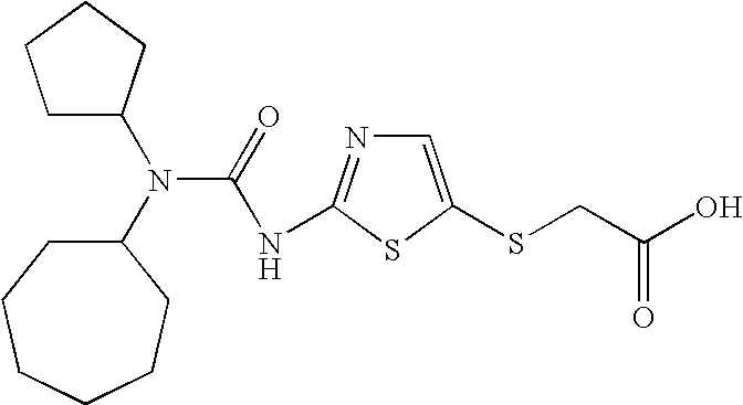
C1C(N(C2CCCCCC2)C(=O)NC2=NC=C(SCC(O)=O)S2)CCC1
